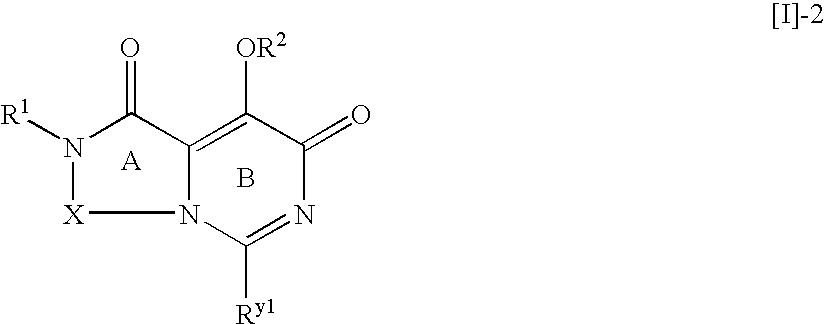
N12C(=C([OR2])C(=O)N=C1[Ry1])C(=O)N([R1])[X]2.B
